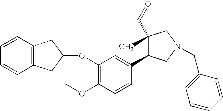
O(C1=C(OC)C=CC(C2C(C)(C(=O)C)CN(CC3=CC=CC=C3)C2)=C1)C1CC2=C(C1)C=CC=C2
